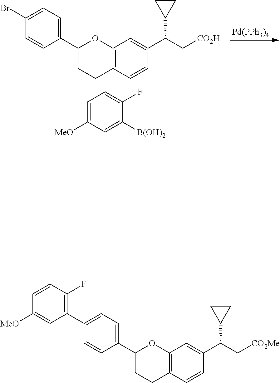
C12=C(OC(C3=CC=C(C4=C(F)C=CC([MeO])=C4)C=C3)CC1)C=C(C(C[CO2Me])C1CC1)C=C2.[Pd(PPh3)4].[B(OH)2]C1=CC([MeO])=CC=C1F.C12=C(OC(C3=CC=C(Br)C=C3)CC1)C=C(C(C[CO2H])C1CC1)C=C2
